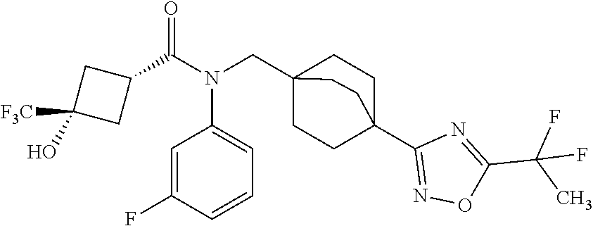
C1(C(N(CC23CCC(C4=NOC(C(C)(F)F)=N4)(CC2)CC3)C2=CC=CC(F)=C2)=O)CC(O)([F3C])C1
